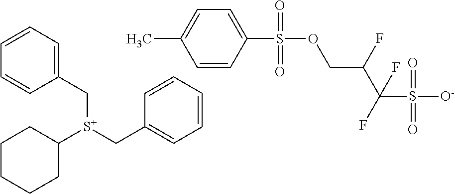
O(CC(C(S([O-])(=O)=O)(F)F)F)S(C1=CC=C(C)C=C1)(=O)=O.C1(C[S+](C2CCCCC2)CC2=CC=CC=C2)=CC=CC=C1
